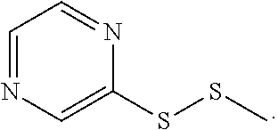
C1=NC=C(SSC)N=C1
